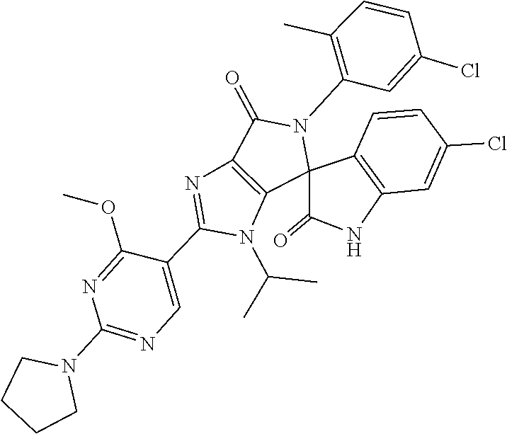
CC(N1C(C2=CN=C(N3CCCC3)N=C2OC)=NC2=C1C1(N(C3=C(C)C=CC(Cl)=C3)C2=O)C2=C(C=C(Cl)C=C2)NC1=O)C
